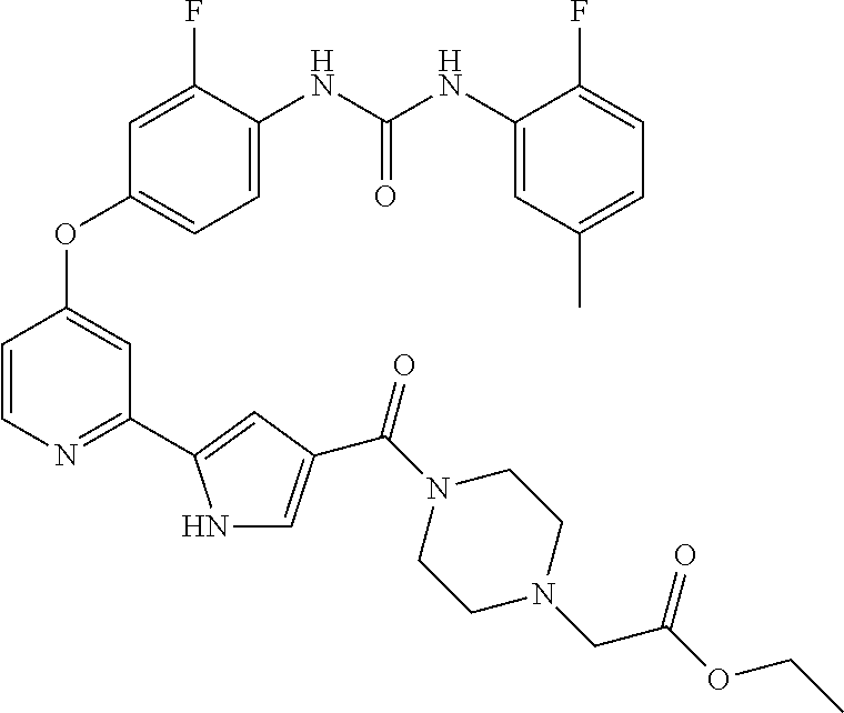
C1=C(NC(NC2=CC(C)=CC=C2F)=O)C(F)=CC(OC2=CC(C3=CC(C(N4CCN(CC(OCC)=O)CC4)=O)=CN3)=NC=C2)=C1
